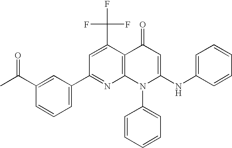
C1(C2=CC=CC(C(C)=O)=C2)=NC2=C(C(C(F)(F)F)=C1)C(=O)C=C(NC1=CC=CC=C1)N2C1=CC=CC=C1
